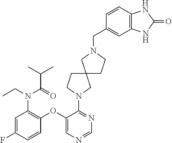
C1(OC2=C(N(CC)C(=O)C(C)C)C=C(F)C=C2)=CN=CN=C1N1CCC2(C1)CCN(CC1=CC3=C(C=C1)NC(=O)N3)C2
